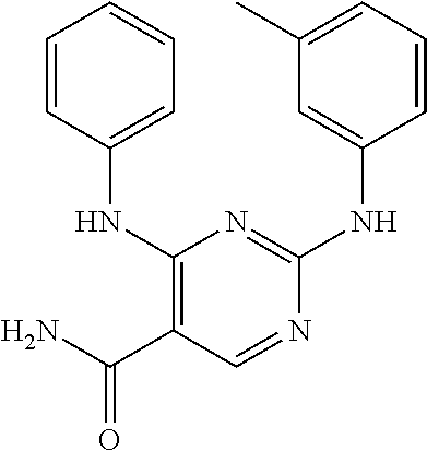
C1(NC2=CC=CC=C2)=C(C(N)=O)C=NC(NC2=CC(C)=CC=C2)=N1
